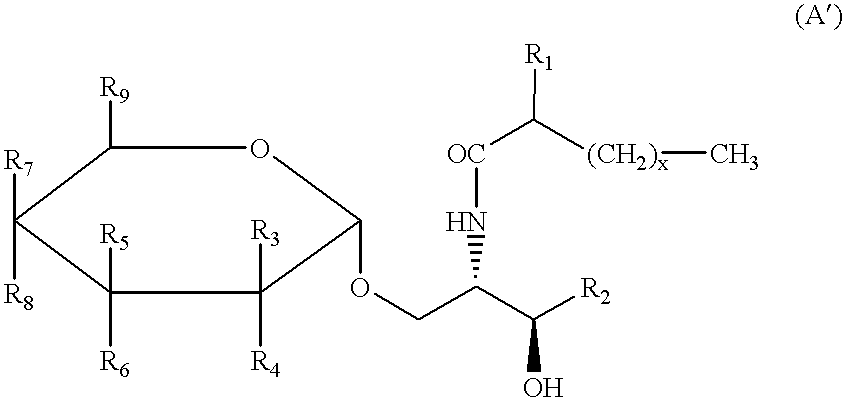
C1([R9])C([R7])([R8])C([R6])([R5])C([R3])([R4])C(OCC(C([R2])O)N[OC]C([R1])[(CH2)x]C)O1
